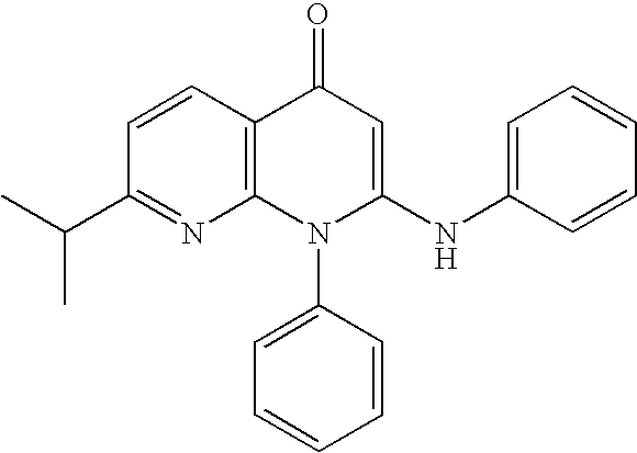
C1(C(C)C)=NC2=C(C=C1)C(=O)C=C(NC1=CC=CC=C1)N2C1=CC=CC=C1
